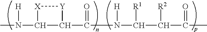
CN([H])C1C(C(=O)N([H])C(C(C(=O)C)[R2])[R1])[Y][X]1
